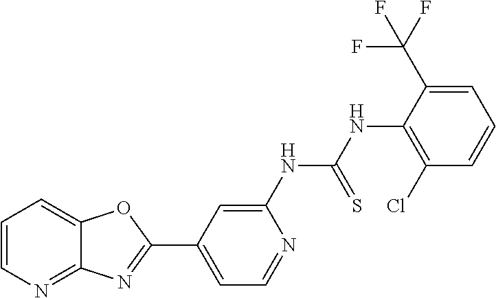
C1=C(NC(NC2=C(Cl)C=CC=C2C(F)(F)F)=S)N=CC=C1C1=NC2=NC=CC=C2O1
